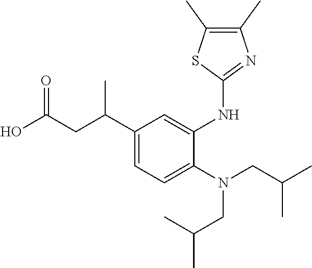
C1(C(CC(O)=O)C)=CC=C(N(CC(C)C)CC(C)C)C(NC2=NC(C)=C(C)S2)=C1
